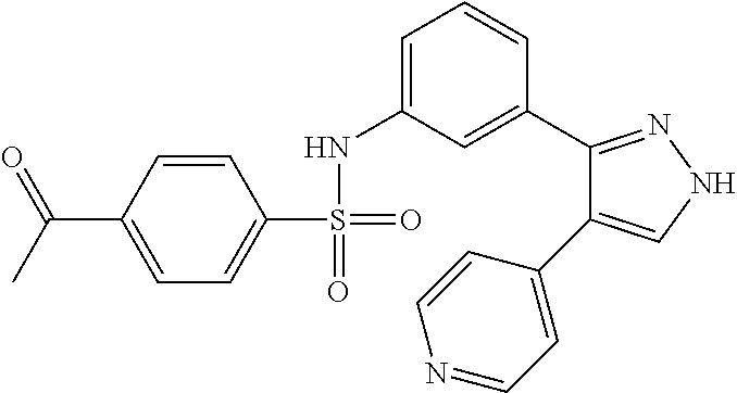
C1=CC(C(C)=O)=CC=C1S(=O)(=O)NC1=CC=CC(C2=NNC=C2C2=CC=NC=C2)=C1
